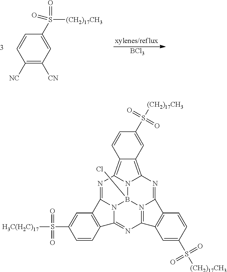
C1(S(=O)([(CH2)17CH3])=O)=CC([CN])=C([NC])C=C1.[BCl3].N1=C2N3B4(Cl)N5C1=C1C(=C5N=C5N4=C(N=C3C3=C2C=C(S([H3C(H2C)17])(=O)=O)C=C3)C2=C5C=CC(S([(CH2)17CH3])(=O)=O)=C2)C=C(S([(CH2)17CH3])(=O)=O)C=C1
